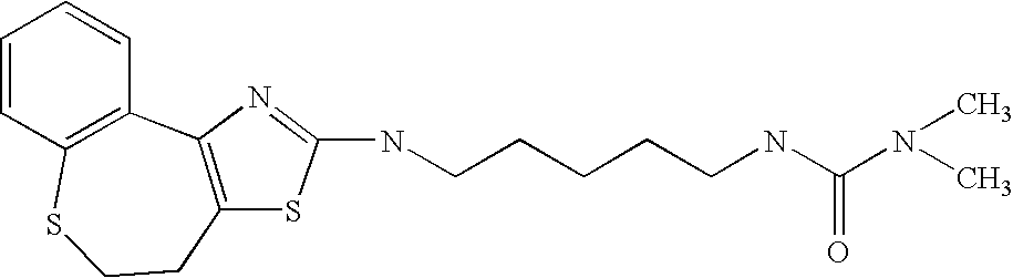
C1=CC2=C(C=C1)C1=C(CCS2)SC(NCCCCCNC(N(C)C)=O)=N1
